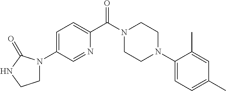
C1=C(N2CCNC2=O)C=NC(C(N2CCN(C3=CC=C(C)C=C3C)CC2)=O)=C1
